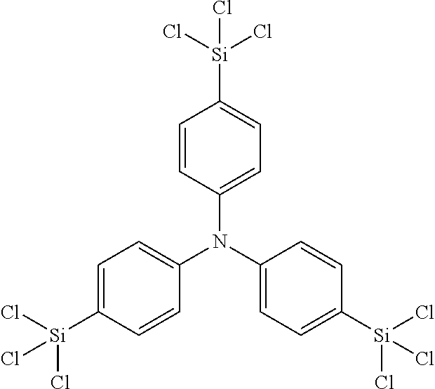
C1=CC(N(C2=CC=C([Si](Cl)(Cl)Cl)C=C2)C2=CC=C([Si](Cl)(Cl)Cl)C=C2)=CC=C1[Si](Cl)(Cl)Cl
